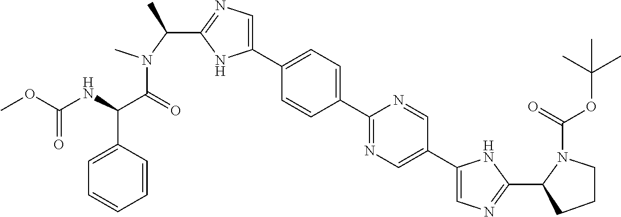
C1(C2=CC=C(C3=NC=C(C4=CN=C(C5CCCN5C(=O)OC(C)(C)C)N4)C=N3)C=C2)=CN=C(C(C)N(C(C(C2=CC=CC=C2)NC(OC)=O)=O)C)N1
